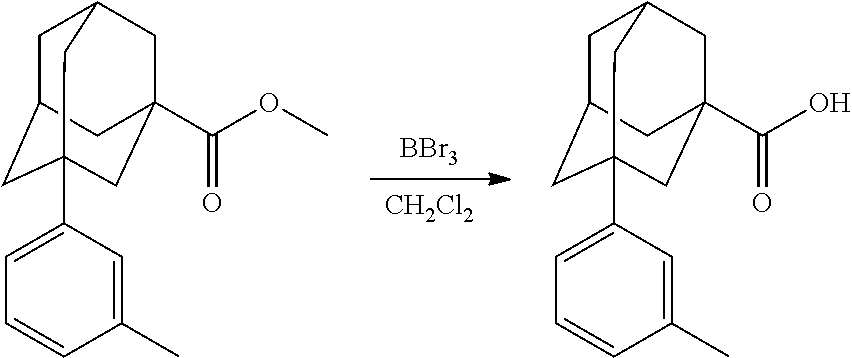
[BBr3].[CH2Cl2].C1C2CC3(C4=CC=CC(C)=C4)CC(C(OC)=O)(CC1C3)C2.C1C2CC3(C4=CC=CC(C)=C4)CC(C(O)=O)(CC1C3)C2
